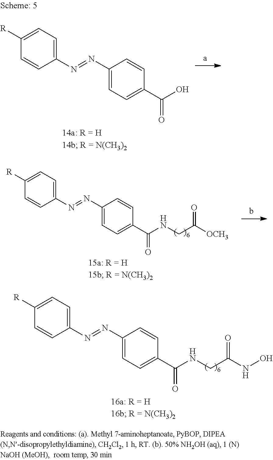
C1(N=NC2=CC=C(C(=O)O)C=C2)=CC=C([R])C=C1.C1(N=NC2=CC=C(C(=O)NCC(=O)[OCH3])C=C2)=CC=C([R])C=C1.C1(N=NC2=CC=C(C(=O)NCC(=O)NO)C=C2)=CC=C([R])C=C1
